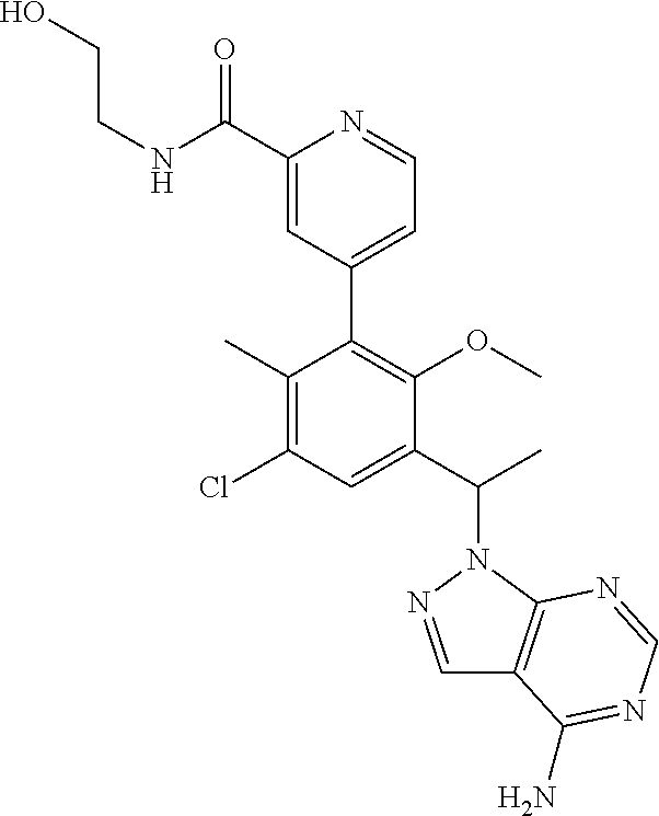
C1(C)=C(Cl)C=C(C(C)N2N=CC3=C2N=CN=C3N)C(OC)=C1C1=CC=NC(C(NCCO)=O)=C1
